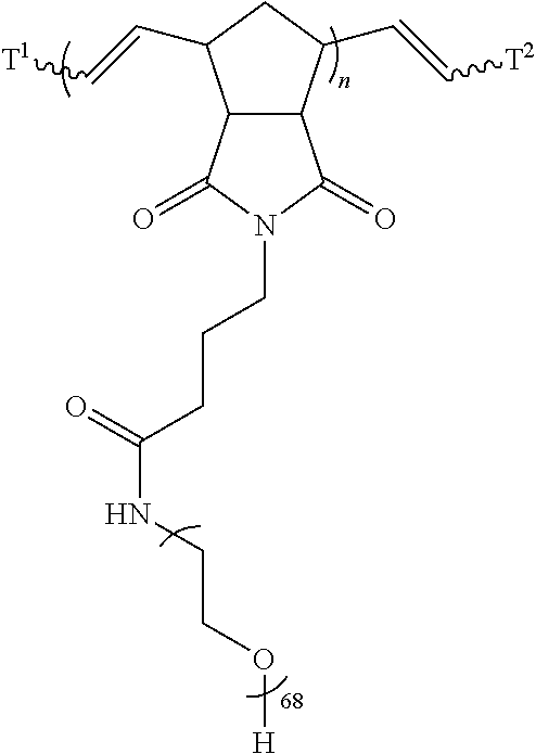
C12C(C(C=C[T2])CC1C=C[T1])C(=O)N(CCCC(NCCO[H])=O)C2=O
